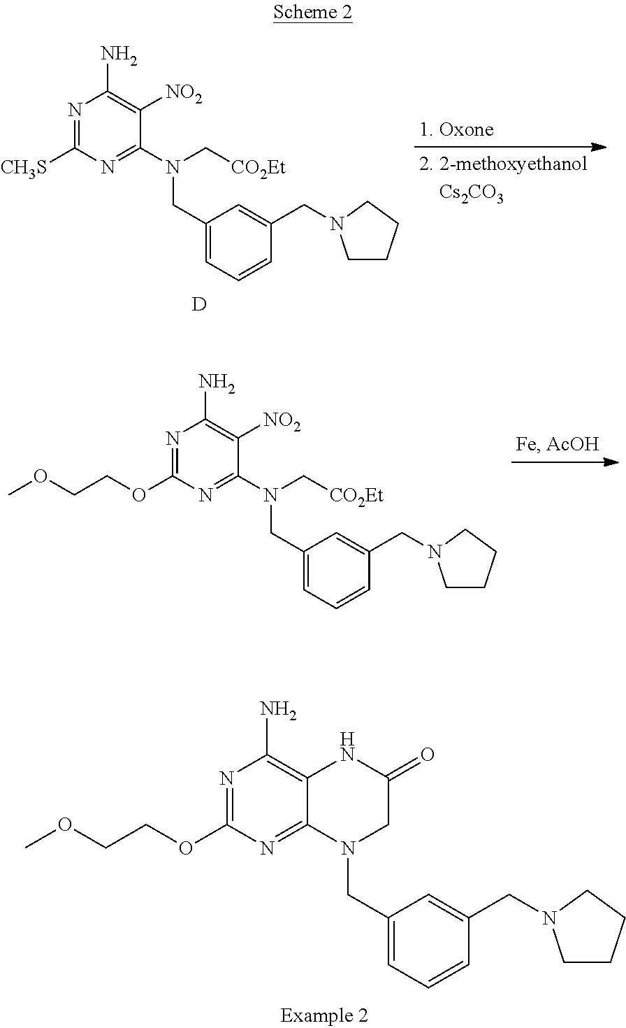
N1=C(OCCOC)N=C2C(=C1N)NC(=O)CN2CC1=CC=CC(CN2CCCC2)=C1.N1=C([CH3S])N=C(N(C[CO2Et])CC2=CC=CC(CN3CCCC3)=C2)C([NO2])=C1N.[D].N1=C(OCCOC)N=C(N(C[CO2Et])CC2=CC=CC(CN3CCCC3)=C2)C([NO2])=C1N
